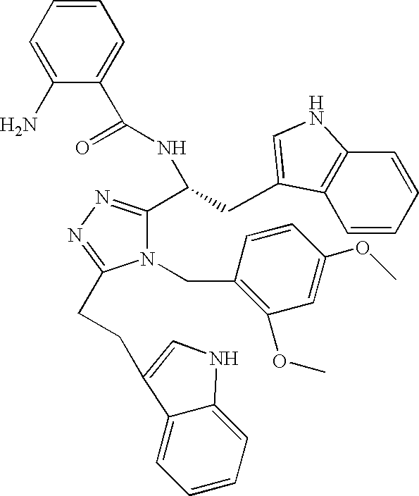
N1(CC2=C(OC)C=C(OC)C=C2)C(CCC2=CNC3=CC=CC=C32)=NN=C1C(CC1=CNC2=C1C=CC=C2)NC(C1=CC=CC=C1N)=O
